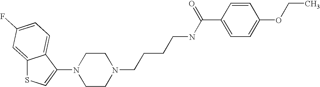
C1CN(C2=CSC3=CC(F)=CC=C32)CCN1CCCCNC(C1=CC=C(OCC)C=C1)=O
